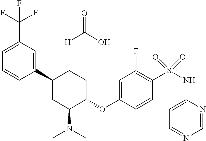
C1(C2CC(N(C)C)C(OC3=CC(F)=C(S(NC4=CC=NC=N4)(=O)=O)C=C3)CC2)=CC(C(F)(F)F)=CC=C1.O=C(O)[H]
